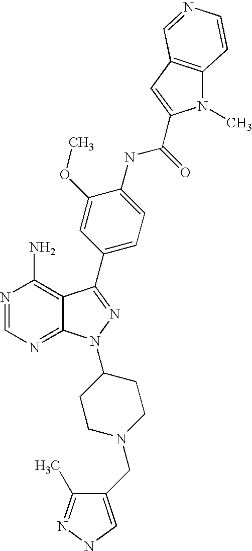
N1=CN=C2C(=C1N)C(C1=CC=C(NC(=O)C3=CC4=C(N3C)C=CN=C4)C(OC)=C1)=NN2C1CCN(CC2=CNN=C2C)CC1
